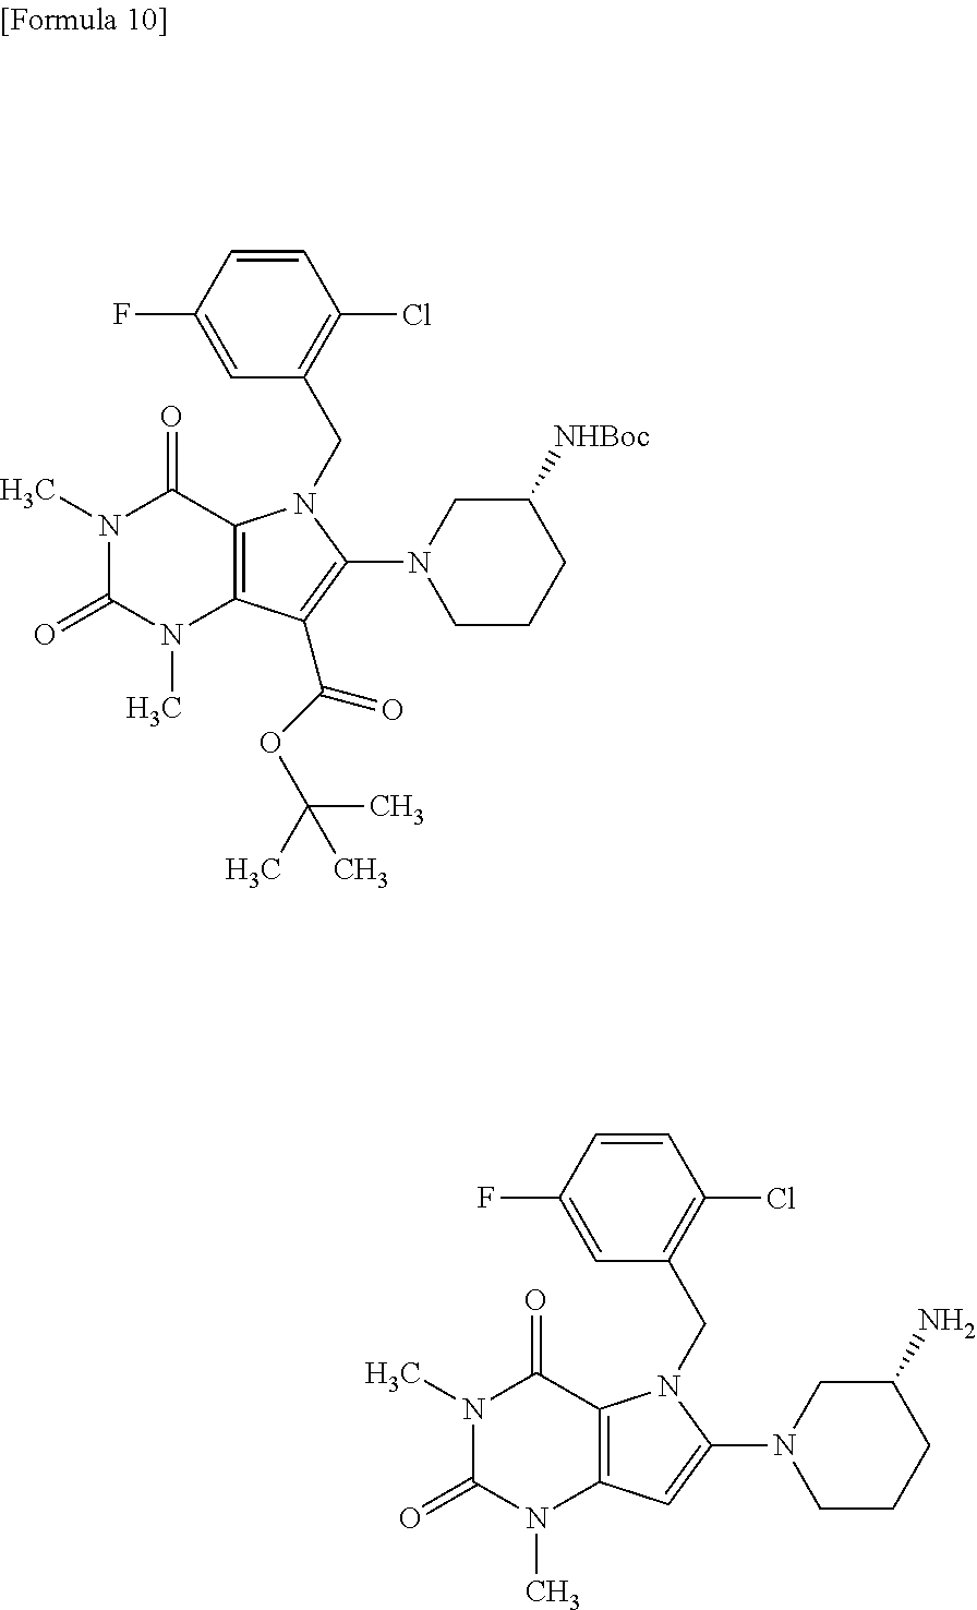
C12=C(C=C(N3CCCC(N)C3)N1CC1=C(Cl)C=CC(F)=C1)N(C)C(=O)N(C)C2=O.C12=C(N(C)C(=O)N(C)C1=O)C(C(OC(C)(C)C)=O)=C(N1CCCC([NHBoc])C1)N2CC1=C(Cl)C=CC(F)=C1
